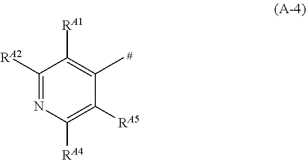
C1([RA2])=NC([RA4])=C([RA5])C(C)=C1[RA1]
